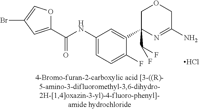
Cl.N(C1=CC=C(F)C(C2(C(F)F)N=C(N)COC2)=C1)C(=O)C1=CC(Br)=CO1
